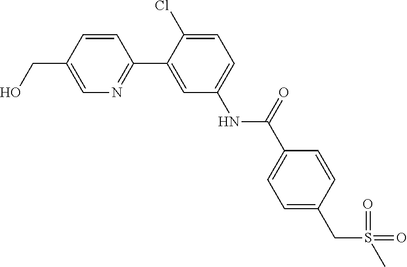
C1=CC(CO)=CN=C1C1=CC(NC(C2=CC=C(CS(=O)(C)=O)C=C2)=O)=CC=C1Cl
